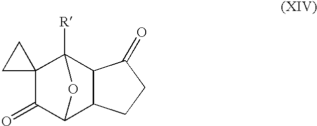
C12(C(=O)C3C4C(C1([R])O3)C(=O)CC4)CC2
